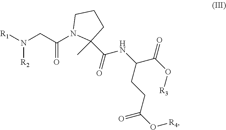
[R1]N(CC(N1C(C(=O)NC(C(O[R3])=O)CCC(O[R4])=O)(C)CCC1)=O)[R2]
